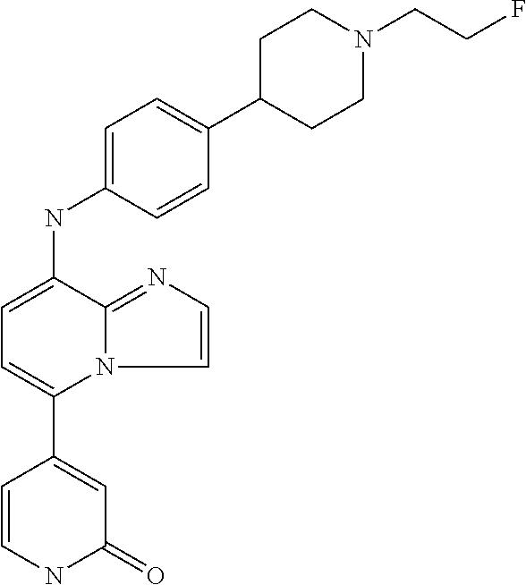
N(C1=CC=C(C2=CC(=O)NC=C2)N2C1=NC=C2)C1=CC=C(C2CCN(CCF)CC2)C=C1
